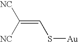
C(=CS[Au])([NC])[NC]
